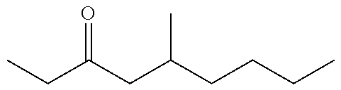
CCC(CC(CCCC)C)=O
